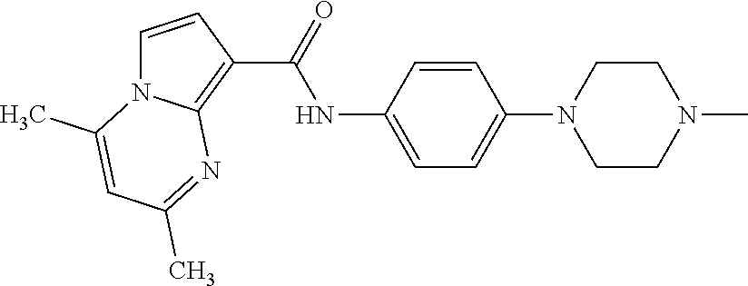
C1CN(C)CCN1C1=CC=C(NC(=O)C2=C3N(C=C2)C(C)=CC(C)=N3)C=C1
